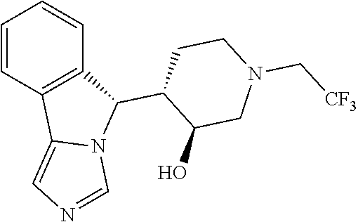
C1=CC2=C(C=C1)C(C1CCN(C[CF3])CC1O)N1C2=CN=C1
